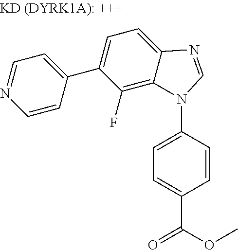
C1=C(N2C3=C(F)C(C4=CC=NC=C4)=CC=C3N=C2)C=CC(C(OC)=O)=C1
